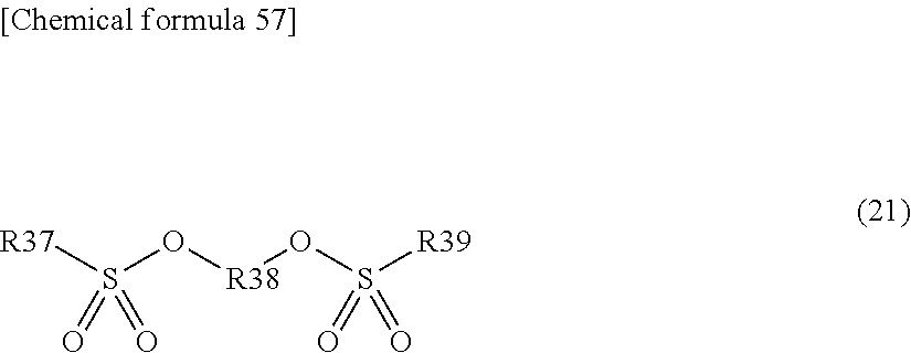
[R37]S(O[R38]OS([R39])(=O)=O)(=O)=O
